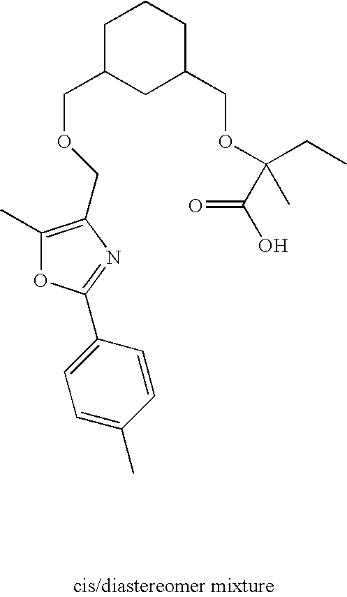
C1C(COCC2=C(C)OC(C3=CC=C(C)C=C3)=N2)CC(COC(C)(C(O)=O)CC)CC1
